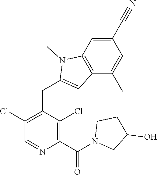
C1(Cl)=C(CC2=CC3=C(C=C(C#N)C=C3C)N2C)C(Cl)=C(C(=O)N2CC(O)CC2)N=C1
